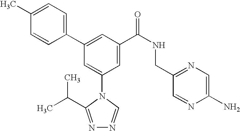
C1(C2=CC(C(NCC3=NC=C(N)N=C3)=O)=CC(N3C(C(C)C)=NN=C3)=C2)=CC=C(C)C=C1
